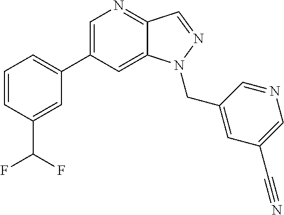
C1(C2=CC=CC(C(F)F)=C2)=CN=C2C(=C1)N(CC1=CC(C#N)=CN=C1)N=C2
